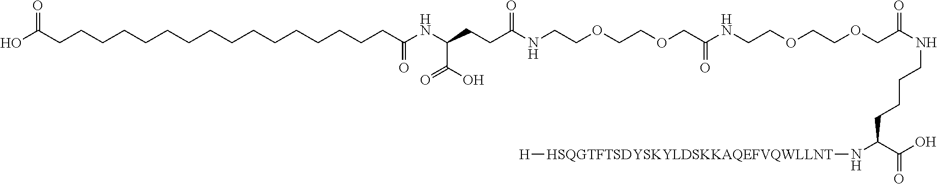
OC(CCCCCCCCCCCCCCCCC(NC(CCC(NCCOCCOCC(NCCOCCOCC(=O)NCCCCC(C(=O)O)N[HSQGTFTSDYSKYLDSKKAQEFVQWLLNT][H])=O)=O)C(=O)O)=O)=O
